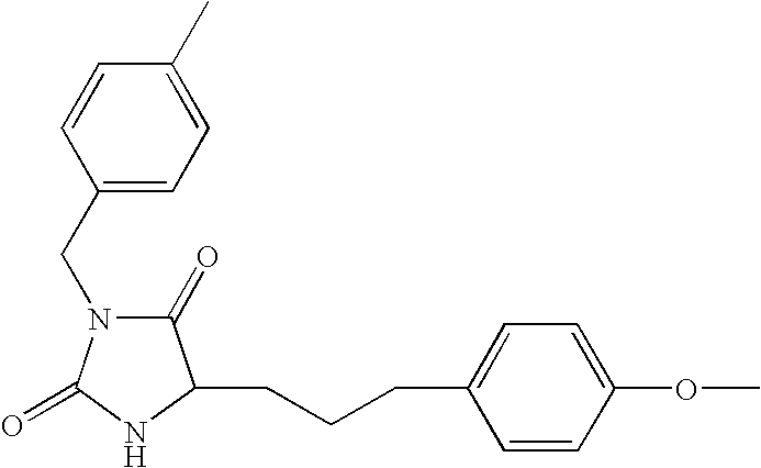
C(CCC1=CC=C(OC)C=C1)C1C(=O)N(CC2=CC=C(C)C=C2)C(=O)N1
